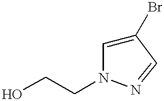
C1(Br)=CN(CCO)N=C1
